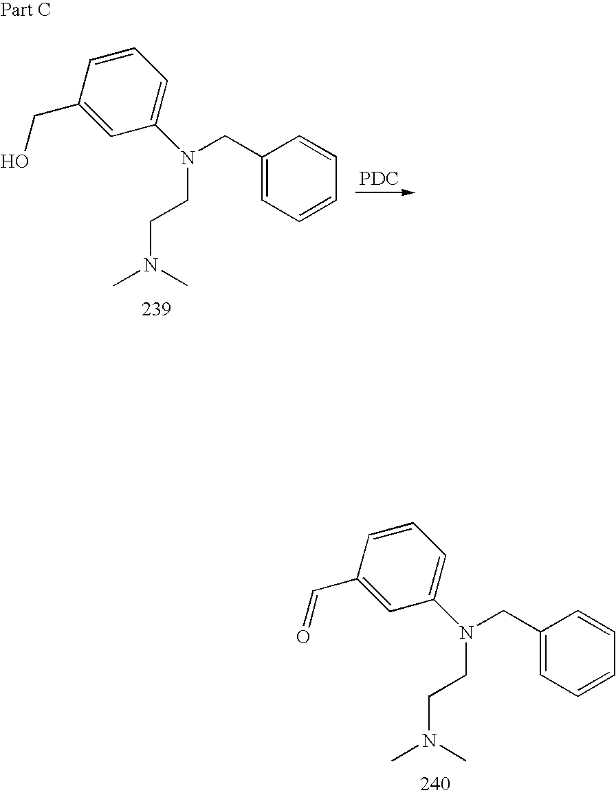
C1(C=O)=CC(N(CC2=CC=CC=C2)CCN(C)C)=CC=C1.C1(CO)=CC(N(CC2=CC=CC=C2)CCN(C)C)=CC=C1.[PDC]
